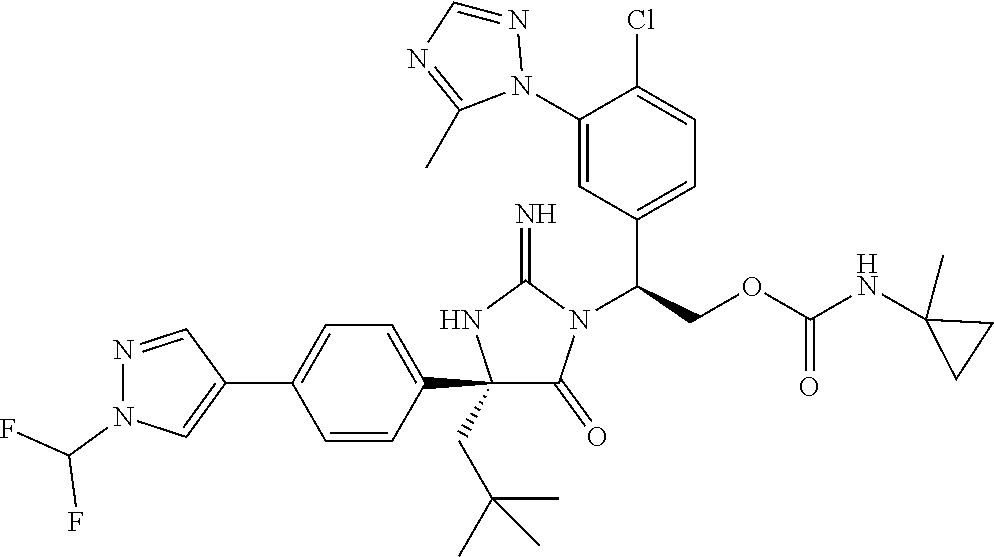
C1(C2=CC=C(C3=CN(C(F)F)N=C3)C=C2)(CC(C)(C)C)C(=O)N(C(COC(NC2(C)CC2)=O)C2=CC=C(Cl)C(N3N=CN=C3C)=C2)C(=N)N1
